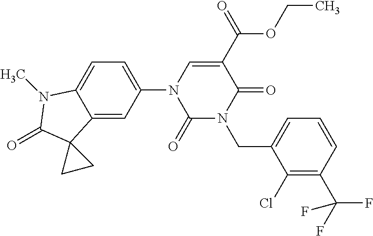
C1(Cl)=C(C(F)(F)F)C=CC=C1CN1C(=O)C(C(=O)OCC)=CN(C2=CC=C3C(=C2)C2(C(=O)N3C)CC2)C1=O
